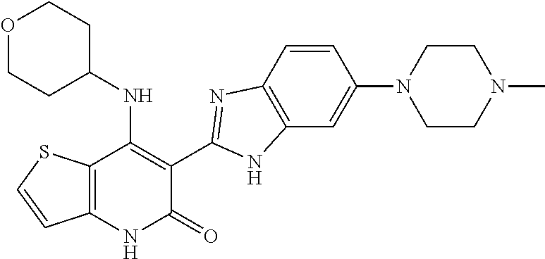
C1=CC2=C(C=C1N1CCN(C)CC1)NC(C1=C(NC3CCOCC3)C3=C(NC1=O)C=CS3)=N2
